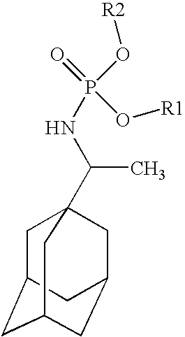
C1C2CC3CC(CC1(C(NP(=O)(O[R1])O[R2])C)C3)C2
